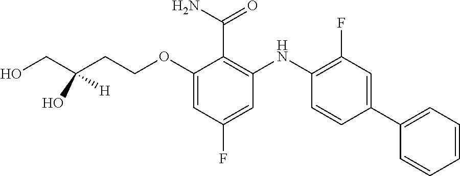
C(OC1=CC(F)=CC(NC2=C(F)C=C(C3=CC=CC=C3)C=C2)=C1C(N)=O)CC(O)(CO)[H]
